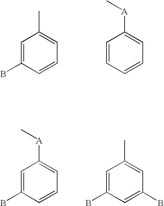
C1=C(B)C=CC=C1C.C1=CC=CC=C1[A]C.C1=C(C)C=C(B)C=C1B.C1=C([A]C)C=C(B)C=C1
